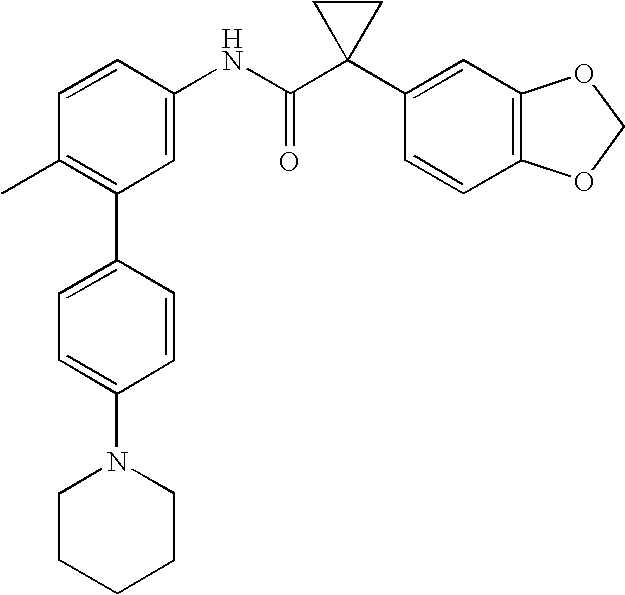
C1=CC(NC(C2(C3=CC4=C(C=C3)OCO4)CC2)=O)=CC(C2=CC=C(N3CCCCC3)C=C2)=C1C
